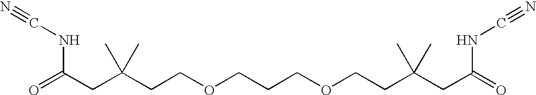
C(CC(CCOCCCOCCC(CC(=O)NC#N)(C)C)(C)C)(=O)NC#N
